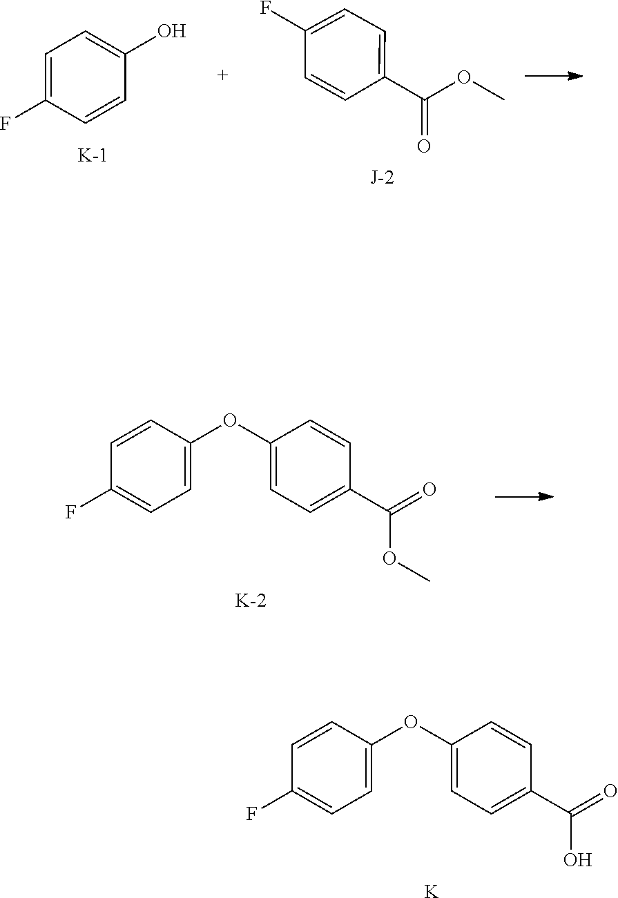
C1=C(OC2=CC=C(F)C=C2)C=CC(C(=O)O)=C1.[K].FC1=CC=C(O)C=C1.[K].C1=CC(C(=O)OC)=CC=C1F.C1=C(OC2=CC=C(F)C=C2)C=CC(C(=O)OC)=C1.[K]
